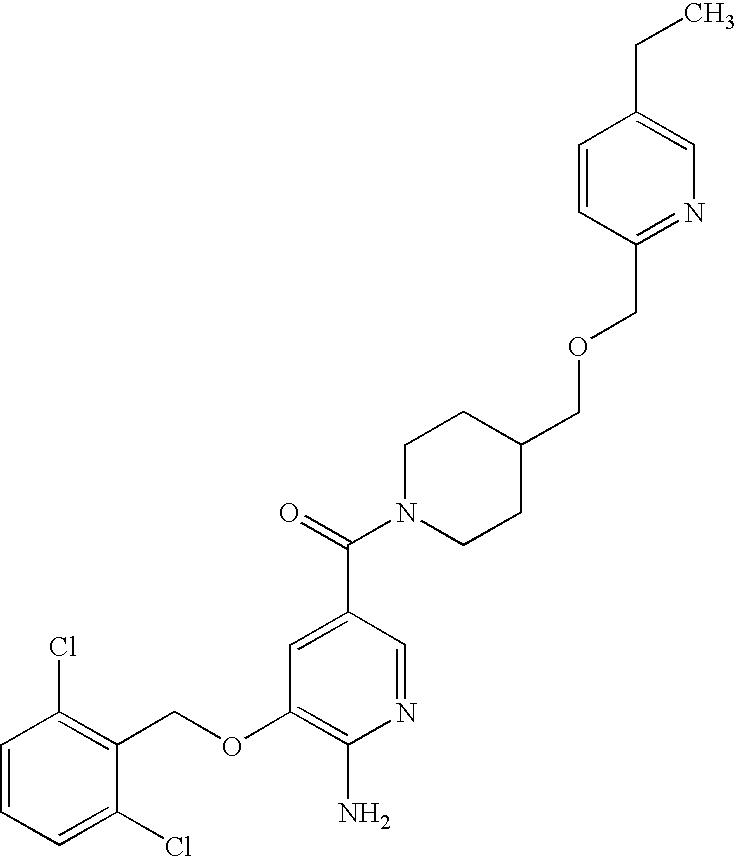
C1(Cl)=CC=CC(Cl)=C1COC1=C(N)N=CC(C(=O)N2CCC(COCC3=NC=C(CC)C=C3)CC2)=C1
